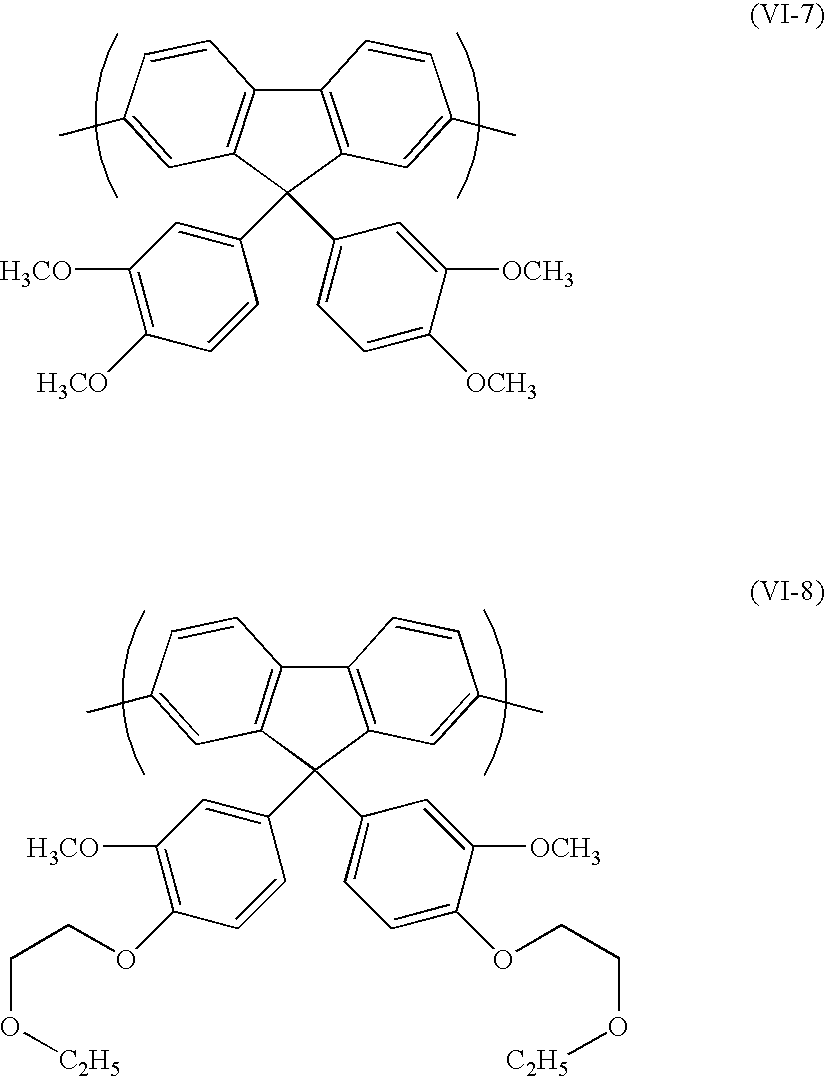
C12=C(C(C3=CC=C([OCH3])C([OCH3])=C3)(C3=CC([H3CO])=C([H3CO])C=C3)C3=C1C=CC(C)=C3)C=C(C)C=C2.C12=C(C(C3=CC=C(OCCO[C2H5])C([OCH3])=C3)(C3=CC([H3CO])=C(OCCO[C2H5])C=C3)C3=C1C=CC(C)=C3)C=C(C)C=C2
